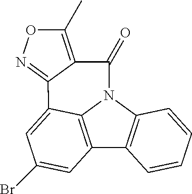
C12=C3N(C4=C1C=CC=C4)C(=O)C1=C(C)ON=C1C3=CC(Br)=C2
